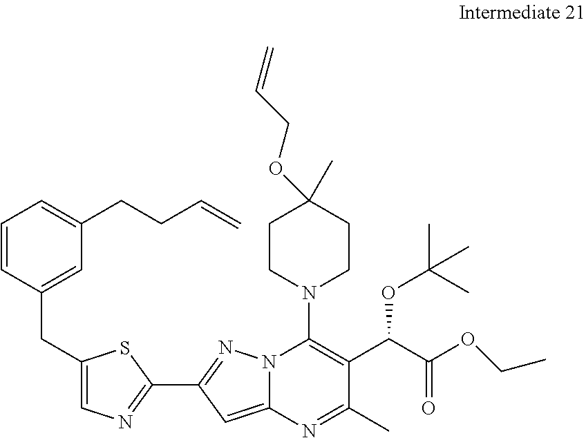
C1CN(C2=C(C(C(OCC)=O)OC(C)(C)C)C(C)=NC3=CC(C4=NC=C(CC5=CC(CCC=C)=CC=C5)S4)=NN23)CCC1(OCC=C)C
